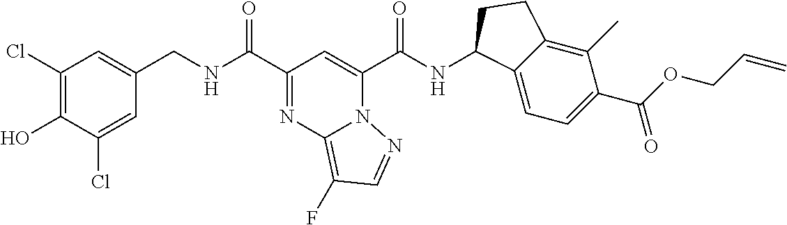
C1(Cl)=CC(CNC(=O)C2=NC3=C(F)C=NN3C(C(=O)NC3C4=CC=C(C(=O)OCC=C)C(C)=C4CC3)=C2)=CC(Cl)=C1O
